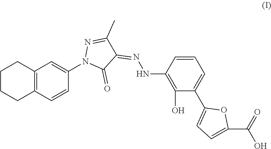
C12=C(C=CC(N3C(=O)C(=NNC4=C(O)C(C5=CC=C(C(O)=O)O5)=CC=C4)C(C)=N3)=C1)CCCC2
